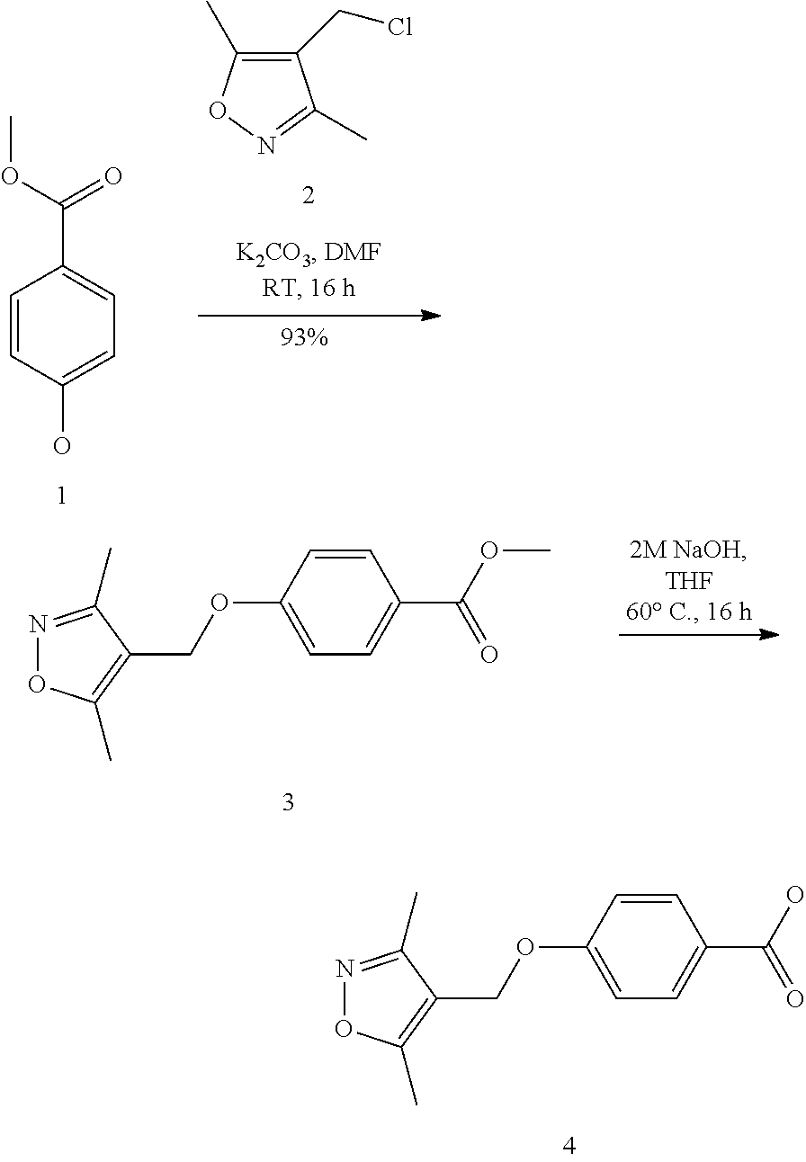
C1=CC(O)=CC=C1C(OC)=O.C1(CCl)=C(C)ON=C1C.C1=CC(OCC2=C(C)ON=C2C)=CC=C1C(OC)=O.C1=CC(OCC2=C(C)ON=C2C)=CC=C1C(O)=O
